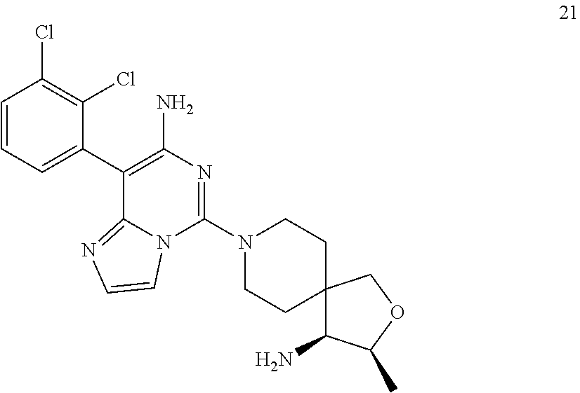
C1=CC=C(C2=C(N)N=C(N3CCC4(CC3)C(N)C(C)OC4)N3C2=NC=C3)C(Cl)=C1Cl
